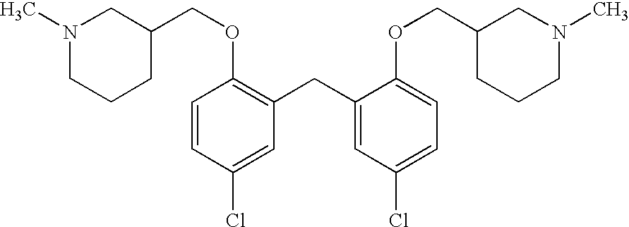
C1=CC(Cl)=CC(CC2=CC(Cl)=CC=C2OCC2CCCN(C)C2)=C1OCC1CN(C)CCC1
